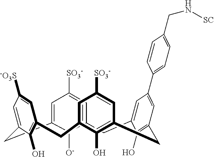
C12=CC([SO3-])=CC(=C1[O-])CC1=CC(C3=CC=C(CN[SC])C=C3)=CC(=C1O)CC1=C(O)C(=CC([SO3-])=C1)CC1=C(O)C(=CC([-O3S])=C1)C2
